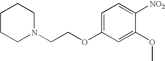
C1CCN(CCOC2=CC=C([NO2])C(OC)=C2)CC1
